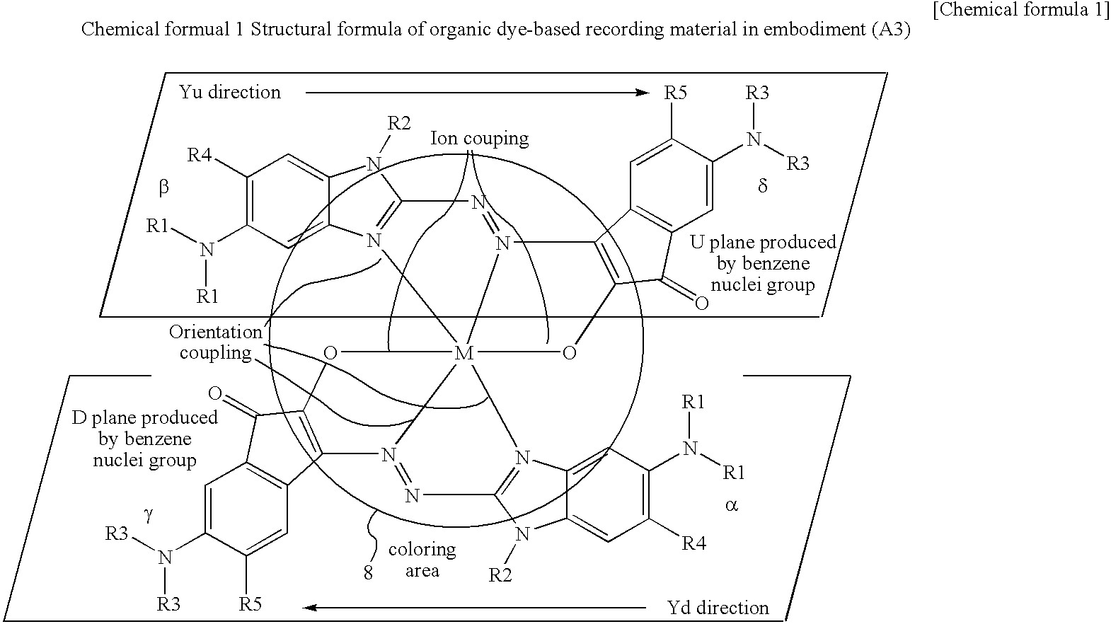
C1([R4])=c(n([R1])[R1])c=C2c(n([R2])C3=N2[M]245(N(=N3)C3=C(c(=O)c6c=C(N([R3])[R3])C([R5])=cc=63)O2)OC2=C(c3c=C([R5])C(N([R3])[R3])=cc=3c2=O)N4=NC2=N5C3=Cc(n([R1])[R1])=c([R4])c=c3n2[R2])=C1
